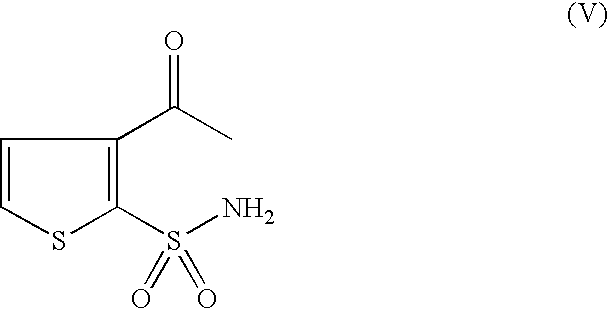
C1=CC(C(C)=O)=C(S(N)(=O)=O)S1
